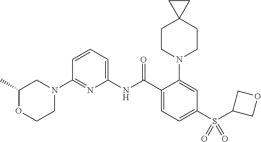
C1(N2CC(C)OCC2)=NC(NC(C2=CC=C(S(C3COC3)(=O)=O)C=C2N2CCC3(CC2)CC3)=O)=CC=C1
